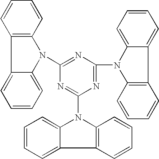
C12=C(N(C3=NC(N4C5=CC=CC=C5C5=C4C=CC=C5)=NC(N4C5=C(C6=CC=CC=C64)C=CC=C5)=N3)C3=CC=CC=C13)C=CC=C2
